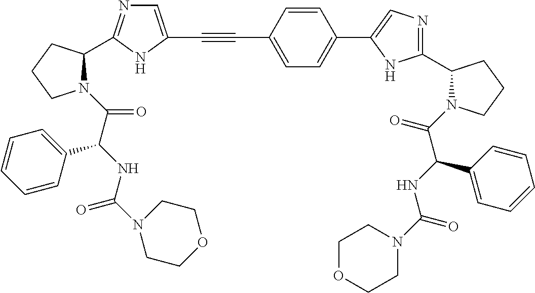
C(#CC1=CC=C(C2=CN=C(C3N(C(=O)C(NC(=O)N4CCOCC4)C4=CC=CC=C4)CCC3)N2)C=C1)C1=CN=C(C2N(C(C(NC(N3CCOCC3)=O)C3=CC=CC=C3)=O)CCC2)N1
